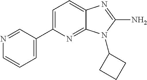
C1=C(C2=CC=CN=C2)N=C2C(=C1)N=C(N)N2C1CCC1
